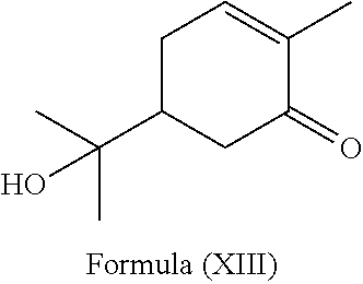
C1C(C(C)(C)O)CC(=O)C(C)=C1
